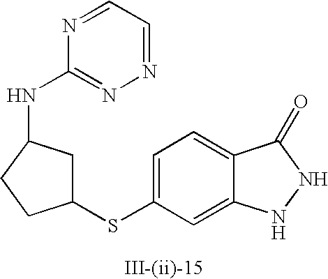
C1=C(SC2CC(NC3=NN=CC=N3)CC2)C=C2C(=C1)C(=O)NN2
